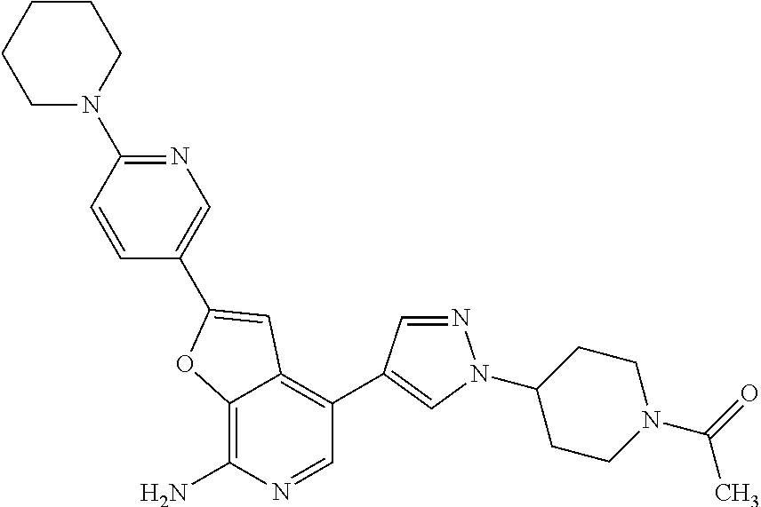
C12=C(N)N=CC(C3=CN(C4CCN(C(=O)C)CC4)N=C3)=C1C=C(C1=CN=C(N3CCCCC3)C=C1)O2
